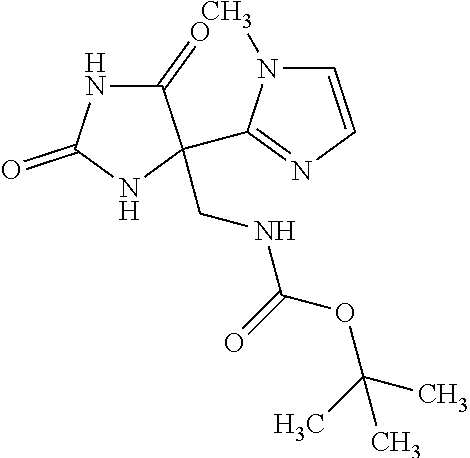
C1(=O)NC(=O)NC1(C1=NC=CN1C)CNC(=O)OC(C)(C)C
